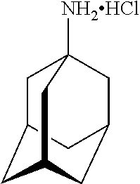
C1C2CC3CC(CC1([NH2HCl])C3)C2
